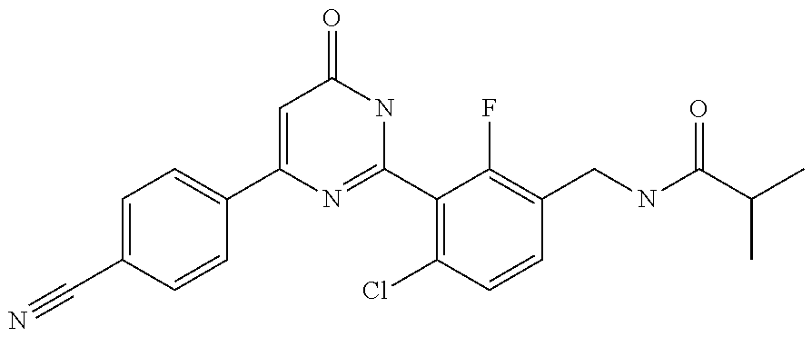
C1(C2=CC=C(C#N)C=C2)=CC(=O)NC(C2=C(Cl)C=CC(CNC(C(C)C)=O)=C2F)=N1
